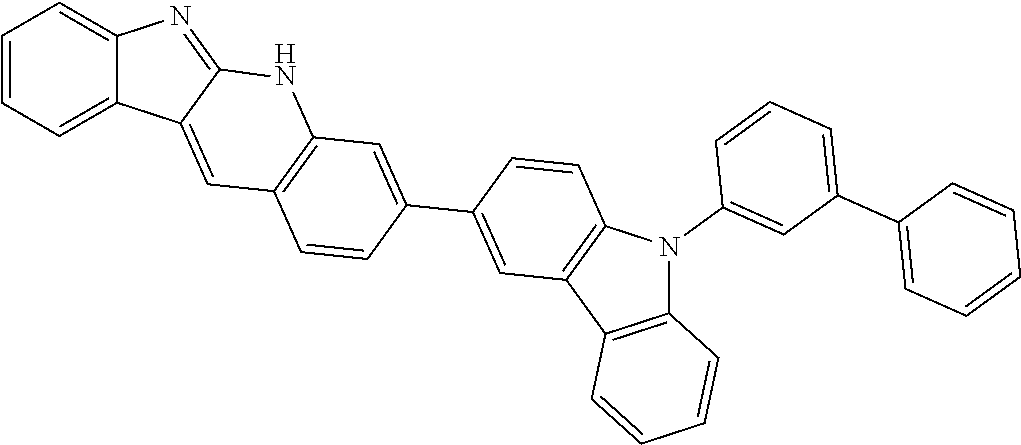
C1=CC=C2C(=C1)N=C1C2=CC2=C(N1)C=C(C1=CC3=C(C=C1)N(C1=CC(C4=CC=CC=C4)=CC=C1)C1=C3C=CC=C1)C=C2
